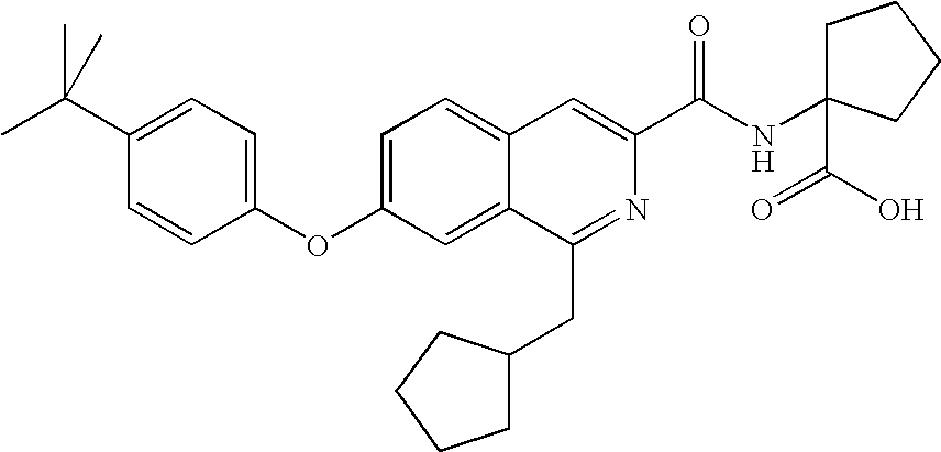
C1=C2C(=CC(OC3=CC=C(C(C)(C)C)C=C3)=C1)C(CC1CCCC1)=NC(C(NC1(C(O)=O)CCCC1)=O)=C2
